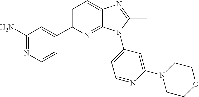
C1(C2=CC=C3C(=N2)N(C2=CC=NC(N4CCOCC4)=C2)C(C)=N3)=CC(N)=NC=C1
